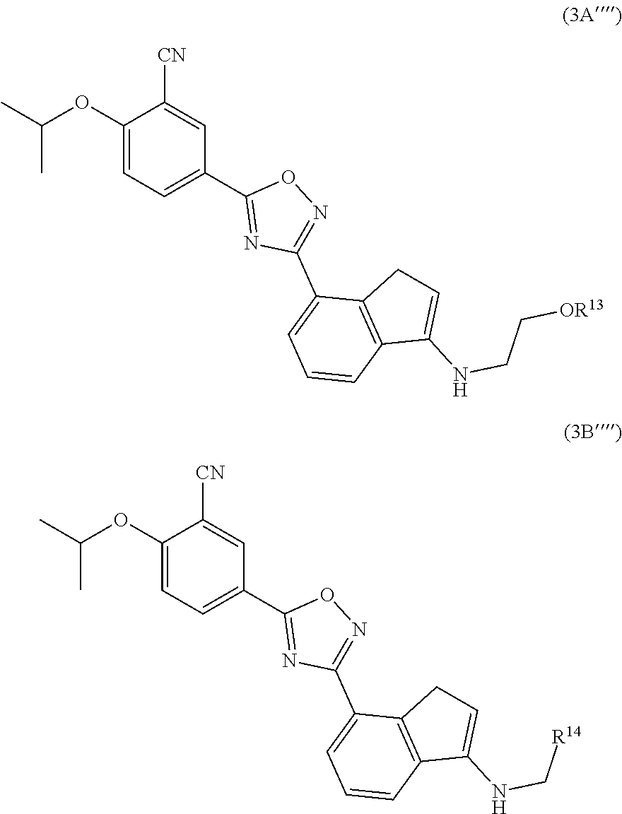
C1(OC(C)C)=CC=C(C2=NC(C3=CC=CC4=C3CC=C4NCC[OR13])=NO2)C=C1[CN].C1(OC(C)C)=CC=C(C2=NC(C3=CC=CC4=C3CC=C4NC[R14])=NO2)C=C1[CN]
